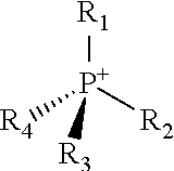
[P+]([R4])([R2])([R1])[R3]
